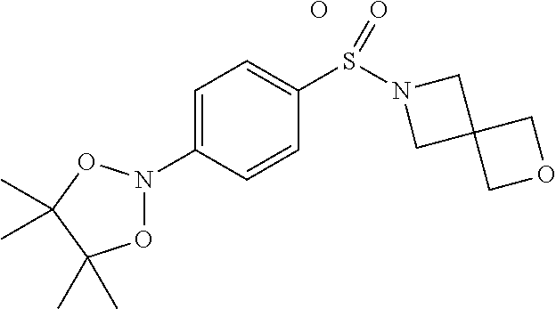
C1=C(N2OC(C)(C)C(C)(C)O2)C=CC(S(N2CC3(C2)COC3)=O)=C1.O
